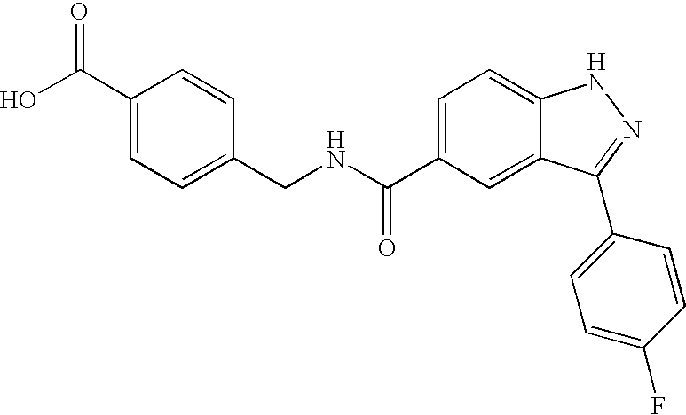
C(NC(C1=CC=C2C(=C1)C(C1=CC=C(F)C=C1)=NN2)=O)C1=CC=C(C(=O)O)C=C1
